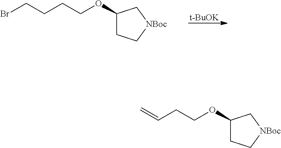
C1(OCCCCBr)CC[NBoc]C1.[t-BuOK].C1(OCCC=C)CC[NBoc]C1
